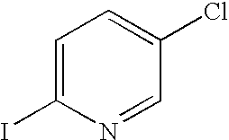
C1=C(I)N=CC(Cl)=C1
